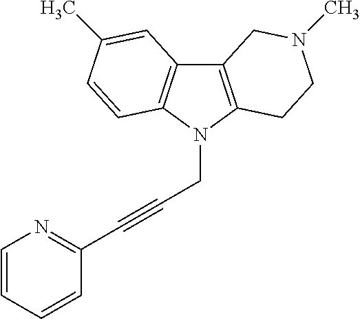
C12=C(N(CC#CC3=NC=CC=C3)C3=C1C=C(C)C=C3)CCN(C)C2
